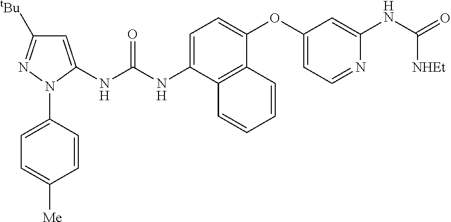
C1=C(NC(NC2=CC([tBu])=NN2C2=CC=C([Me])C=C2)=O)C2=C(C(OC3=CC=NC(NC(=O)[NHEt])=C3)=C1)C=CC=C2
